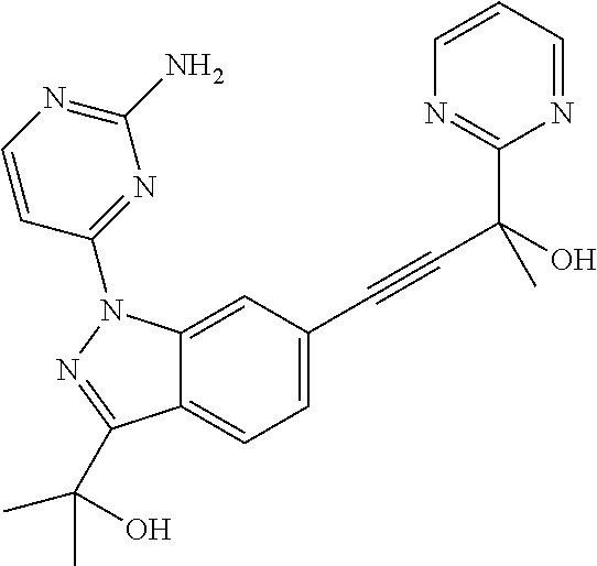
C1(C(C#CC2=CC=C3C(=C2)N(C2=NC(N)=NC=C2)N=C3C(C)(O)C)(O)C)=NC=CC=N1
